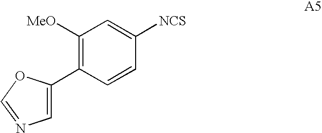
C1([MeO])=C(C2=CN=CO2)C=CC([NCS])=C1
